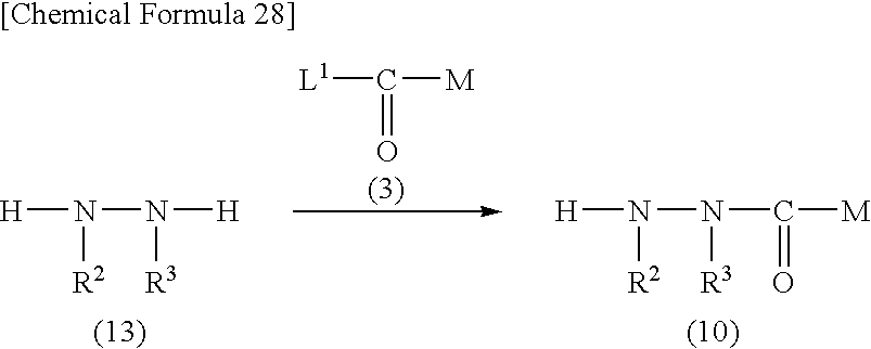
[H]N([R2])N([R3])C(=O)[M].[H]N([R2])N([R3])[H].[L1]C(=O)[M]
